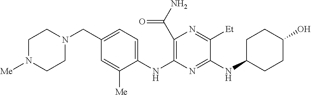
C1(C(N)=O)=C(NC2=CC=C(CN3CCN([Me])CC3)C=C2[Me])N=C(NC2CCC(O)CC2)C([Et])=N1
